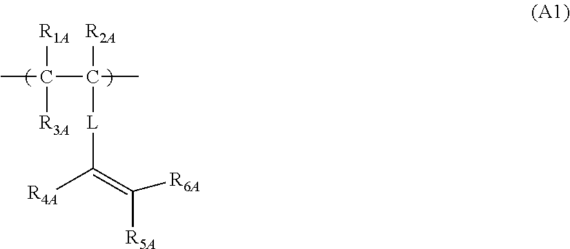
[R4A]C(=C([R6A])[R5A])[L]C([R2A])(C(C)([R1A])[R3A])C
